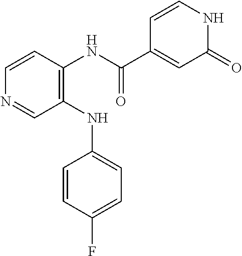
C1(NC2=CC=C(F)C=C2)=C(NC(C2=CC(=O)NC=C2)=O)C=CN=C1
